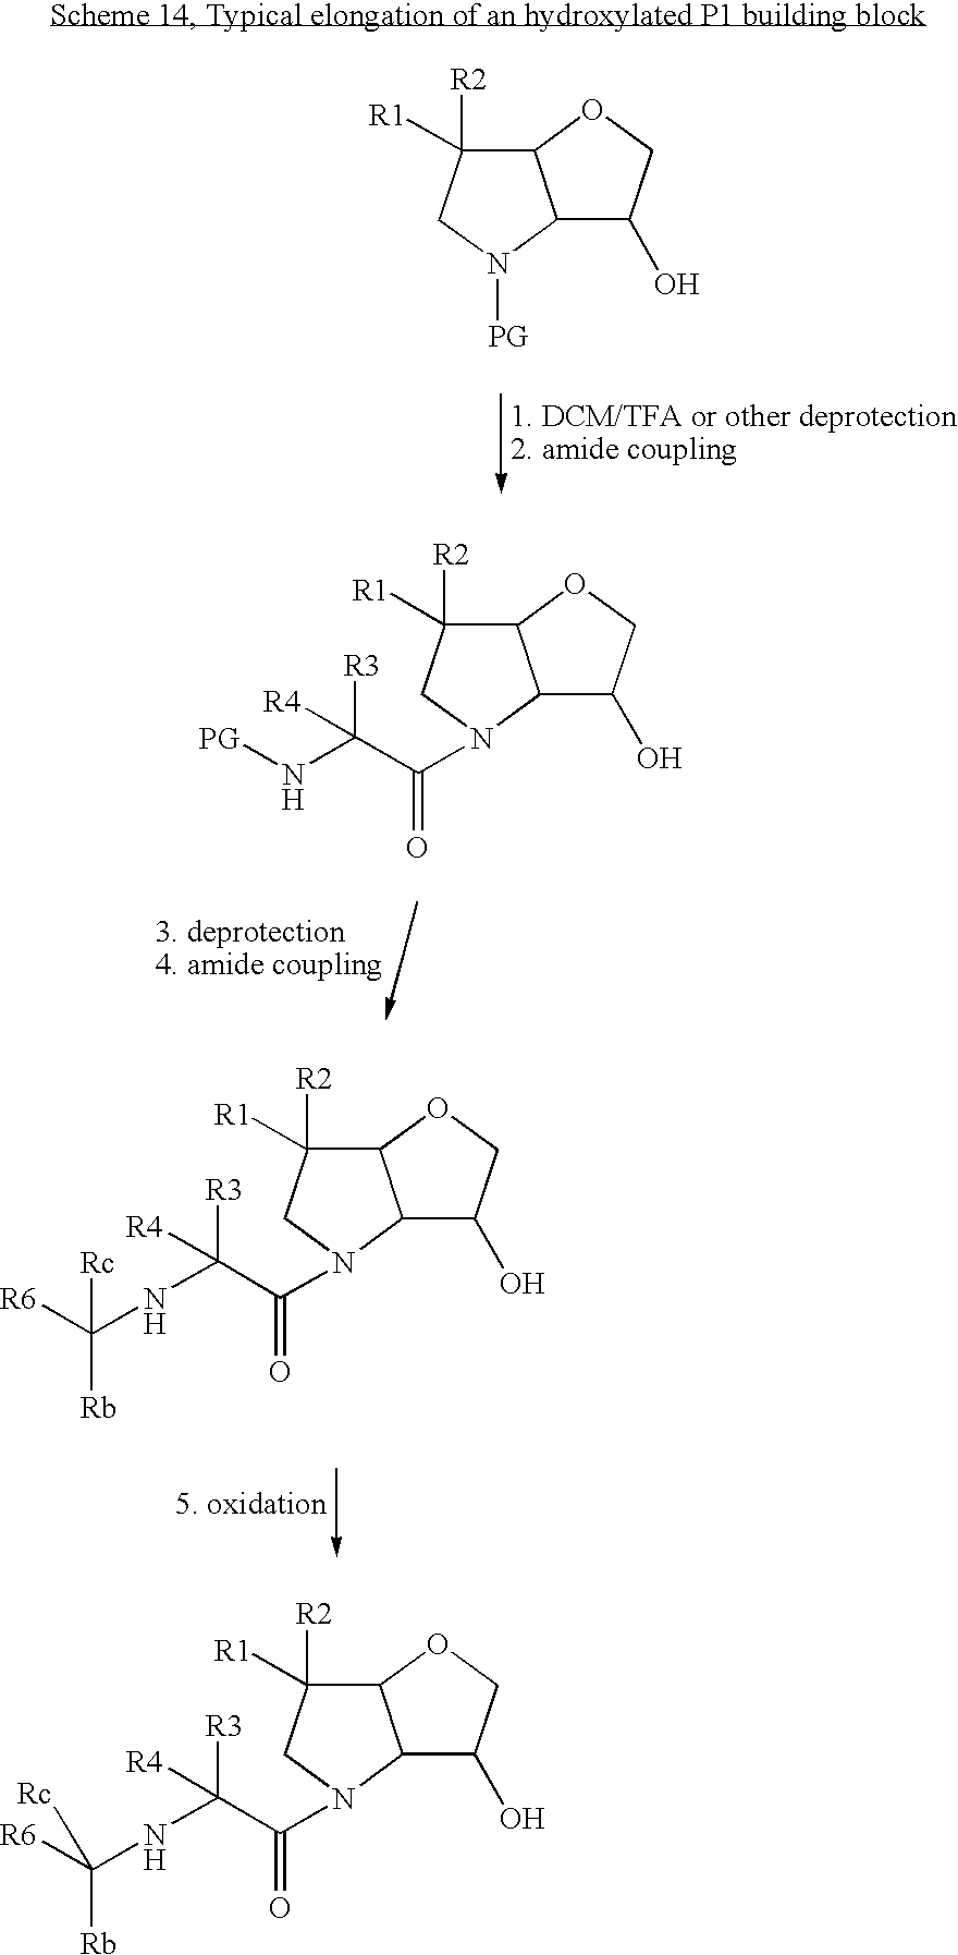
C12C([R2])([R1])CN([PG])C1C(O)CO2.C12C([R2])([R1])CN(C(C(N[PG])([R3])[R4])=O)C1C(O)CO2.C12C([R2])([R1])CN(C(C(NC([R6])([Rb])[Rc])([R3])[R4])=O)C1C(O)CO2.C12C([R2])([R1])CN(C(C(NC([R6])([Rb])[Rc])([R3])[R4])=O)C1C(O)CO2
